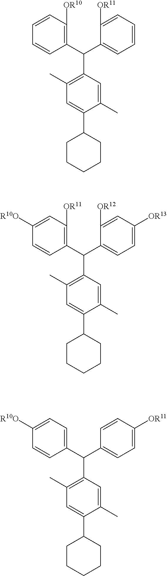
C1(C(C2=CC=C([OR13])C=C2[OR12])C2=C(C)C=C(C3CCCCC3)C(C)=C2)=C([OR11])C=C([R10O])C=C1.C1(C(C2=CC=C([OR11])C=C2)C2=C(C)C=C(C3CCCCC3)C(C)=C2)=CC=C([R10O])C=C1.C1(C(C2=CC=CC=C2[OR11])C2=C(C)C=C(C3CCCCC3)C(C)=C2)=C([OR10])C=CC=C1
